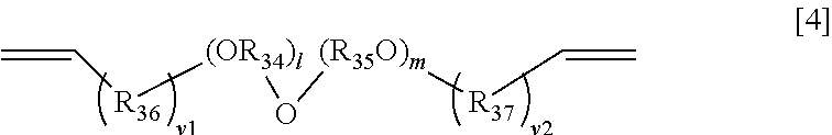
C=C[R36][(OR34)l]O[(R35O)m][R37]C=C
